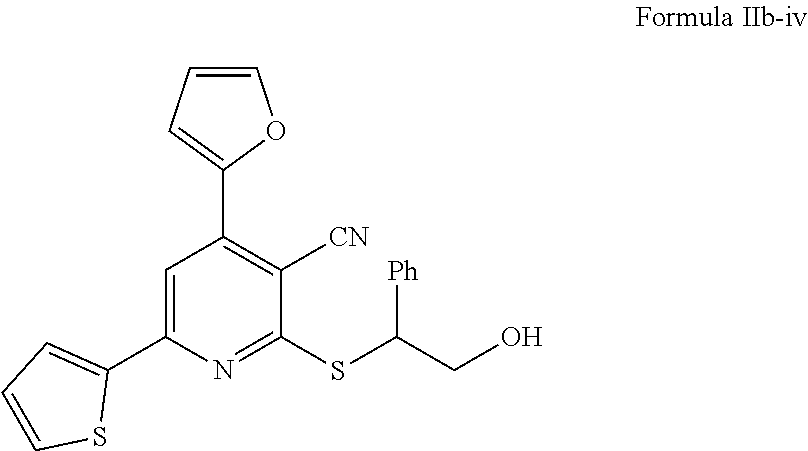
C1(C2=CC(C3=CC=CO3)=C([CN])C(SC(CO)[Ph])=N2)=CC=CS1
